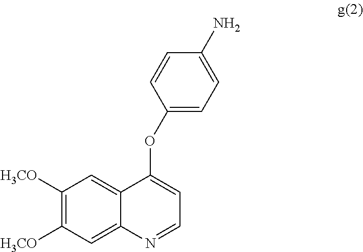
C1([H3CO])=C([H3CO])C=C2C(=C1)C(OC1=CC=C(N)C=C1)=CC=N2
